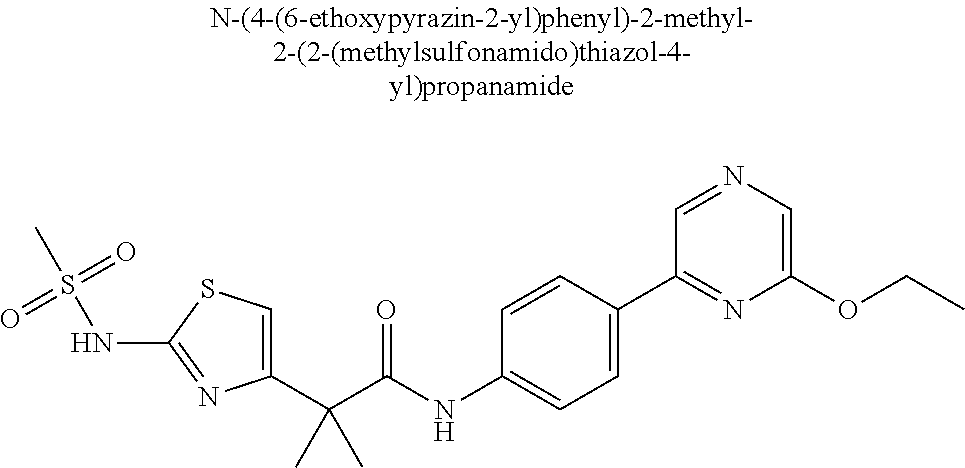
C1(C(C(NC2=CC=C(C3=NC(OCC)=CN=C3)C=C2)=O)(C)C)=CSC(NS(C)(=O)=O)=N1
